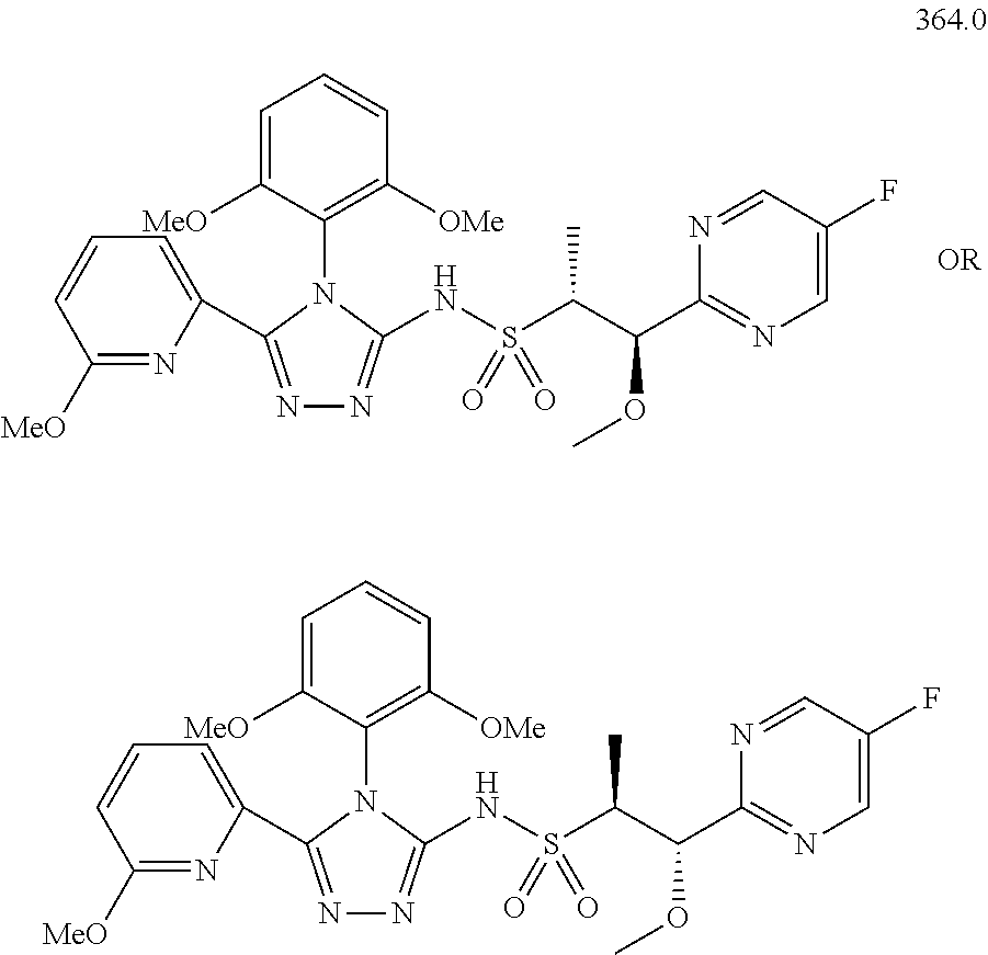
N1=C(C2=CC=CC([MeO])=N2)N(C2=C([OMe])C=CC=C2[MeO])C(NS(C(C(C2=NC=C(F)C=N2)OC)C)(=O)=O)=N1.N1=C(C2=CC=CC([MeO])=N2)N(C2=C([OMe])C=CC=C2[MeO])C(NS(C(C(C2=NC=C(F)C=N2)OC)C)(=O)=O)=N1
